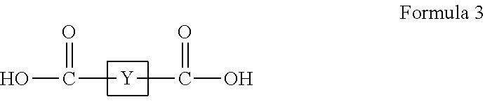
OC(=O)[Y]C(O)=O
